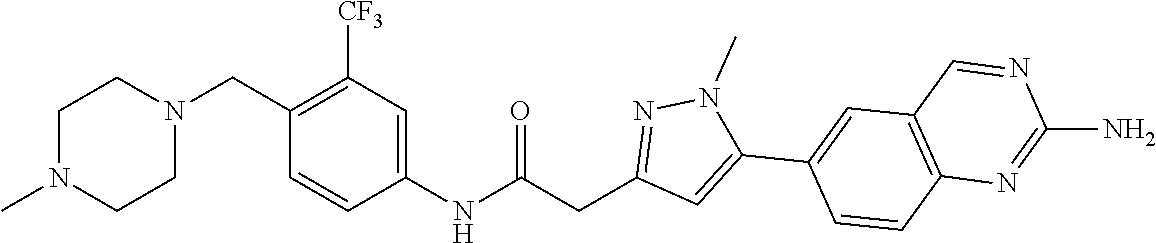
N1(C)CCN(CC2=C([CF3])C=C(NC(CC3=NN(C)C(C4=CC5=C(C=C4)N=C(N)N=C5)=C3)=O)C=C2)CC1
